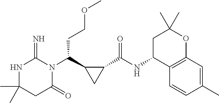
CC1(C)NC(=N)N(C(C2CC2C(NC2C3=C(OC(C)(C)C2)C=C(C)C=C3)=O)CCOC)C(=O)C1
